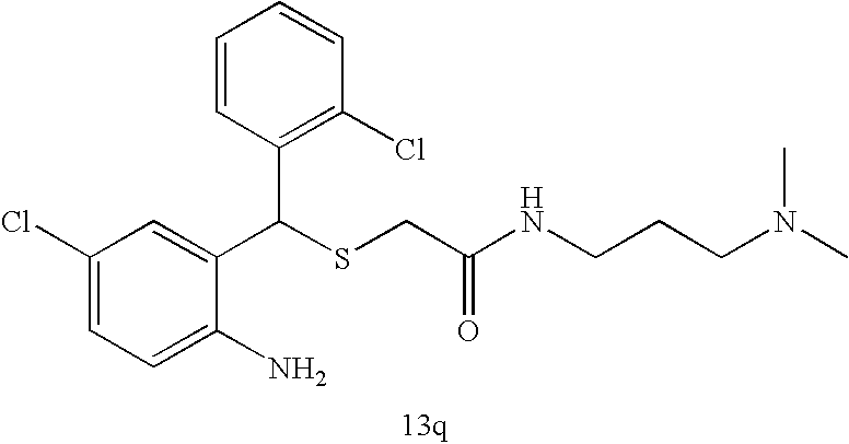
C1=C(N)C(C(SCC(=O)NCCCN(C)C)C2=C(Cl)C=CC=C2)=CC(Cl)=C1
